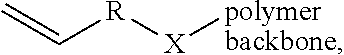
C=C[R][X][polymer backbone]
